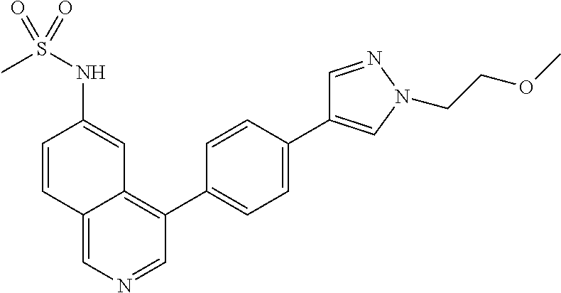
C1(C2=CC=C(C3=CN(CCOC)N=C3)C=C2)=C2C(=CN=C1)C=CC(NS(C)(=O)=O)=C2
